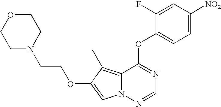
C1=C(F)C(OC2=NC=NN3C2=C(C)C(OCCN2CCOCC2)=C3)=CC=C1[NO2]
